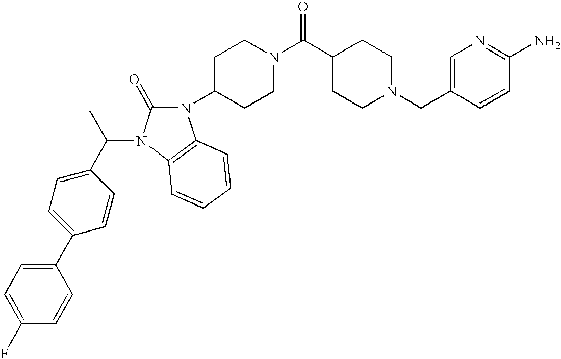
C1=CC(CN2CCC(C(N3CCC(N4C(=O)N(C(C5=CC=C(C6=CC=C(F)C=C6)C=C5)C)C5=C4C=CC=C5)CC3)=O)CC2)=CN=C1N
